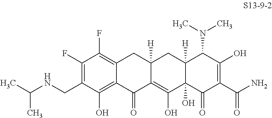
C1(F)=C(CNC(C)C)C(O)=C2C(=C1F)CC1([H])C(=C(O)C3(O)C([H])(C1)C(N(C)C)C(O)=C(C(N)=O)C3=O)C2=O
